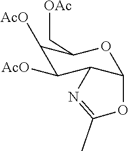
C1([AcO])C([AcO])C2C(OC1C[OAc])OC(C)=N2
